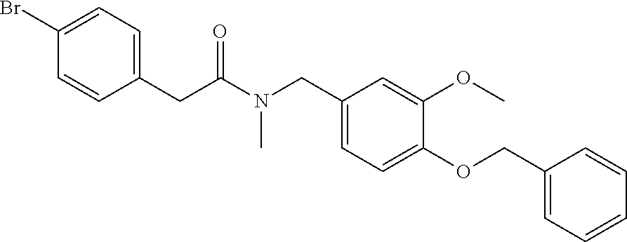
C1(CC(N(CC2=CC=C(OCC3=CC=CC=C3)C(OC)=C2)C)=O)=CC=C(Br)C=C1
